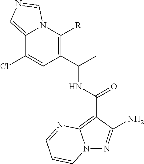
N12N=C(N)C(C(=O)NC(C)C3=C([R])N4C(=CN=C4)C(Cl)=C3)=C1N=CC=C2
